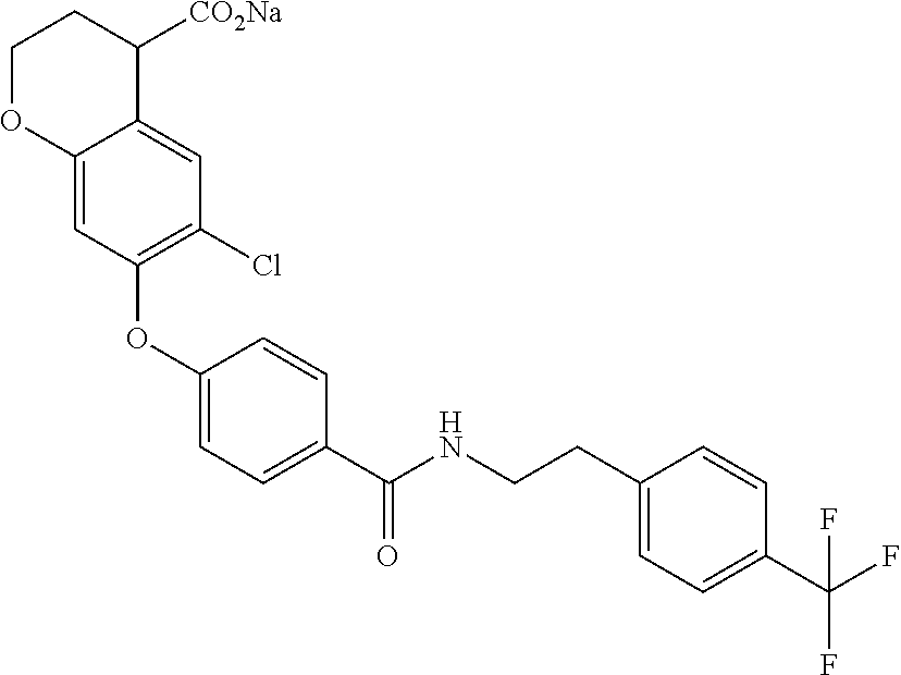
C1(OC2=C(Cl)C=C3C(=C2)OCCC3[CO2Na])=CC=C(C(NCCC2=CC=C(C(F)(F)F)C=C2)=O)C=C1
